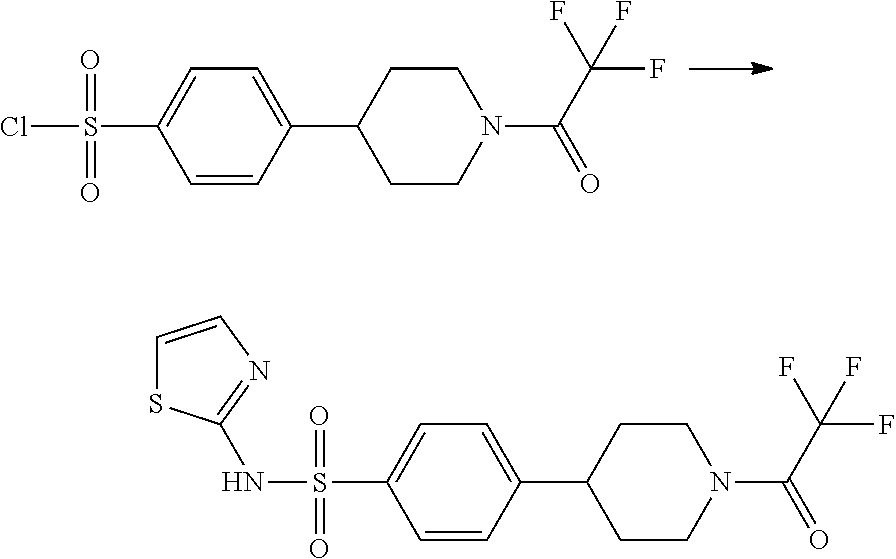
C1=CC(C2CCN(C(=O)C(F)(F)F)CC2)=CC=C1S(=O)(=O)Cl.C1=CC(C2CCN(C(=O)C(F)(F)F)CC2)=CC=C1S(=O)(=O)NC1=NC=CS1
